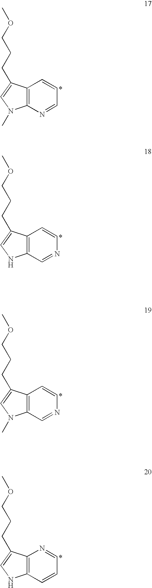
C1=NC2=C(C=C1)C(CCCOC)=CN2C.N1=CC2=C(C=C1)C(CCCOC)=CN2.N1=CC2=C(C=C1)C(CCCOC)=CN2C.C1=CC2=C(N=C1)C(CCCOC)=CN2
